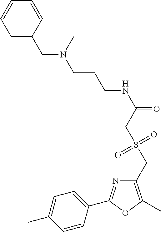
C1=C(C)C=CC(C2=NC(CS(CC(NCCCN(CC3=CC=CC=C3)C)=O)(=O)=O)=C(C)O2)=C1
